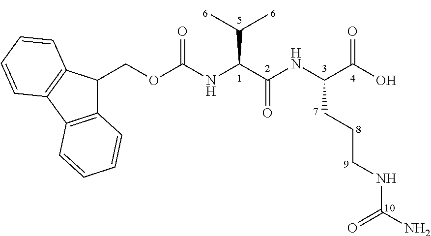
C12=C(C3=C(C1COC(NC(C(NC(C(O)=O)CCCNC(N)=O)=O)C(C)C)=O)C=CC=C3)C=CC=C2
